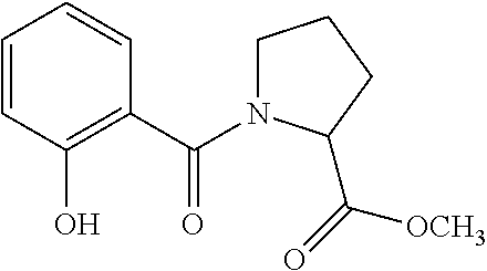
C1=CC(O)=C(C(N2CCCC2C(=O)[OCH3])=O)C=C1
